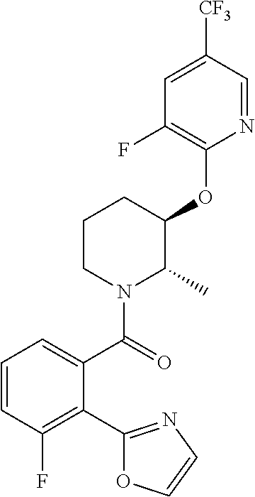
C1(C2=C(F)C=CC=C2C(=O)N2C(C)C(OC3=C(F)C=C([CF3])C=N3)CCC2)=NC=CO1
